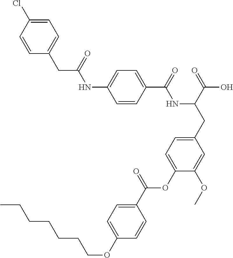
C1=CC(C(=O)NC(CC2=CC=C(OC(C3=CC=C(OCCCCCCC)C=C3)=O)C(OC)=C2)C(=O)O)=CC=C1NC(=O)CC1=CC=C(Cl)C=C1
